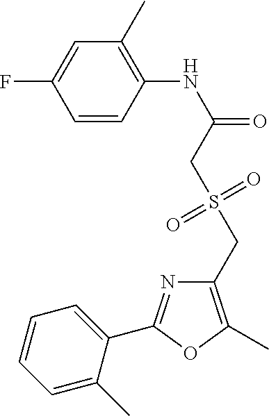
C1=CC(NC(=O)CS(CC2=C(C)OC(C3=CC=CC=C3C)=N2)(=O)=O)=C(C)C=C1F
